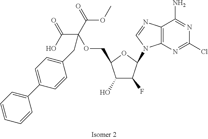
C12=C(N=CN1C1C(F)C(O)C(COC(C(O)=O)(C(=O)OC)CC3=CC=C(C4=CC=CC=C4)C=C3)O1)C(N)=NC(Cl)=N2
